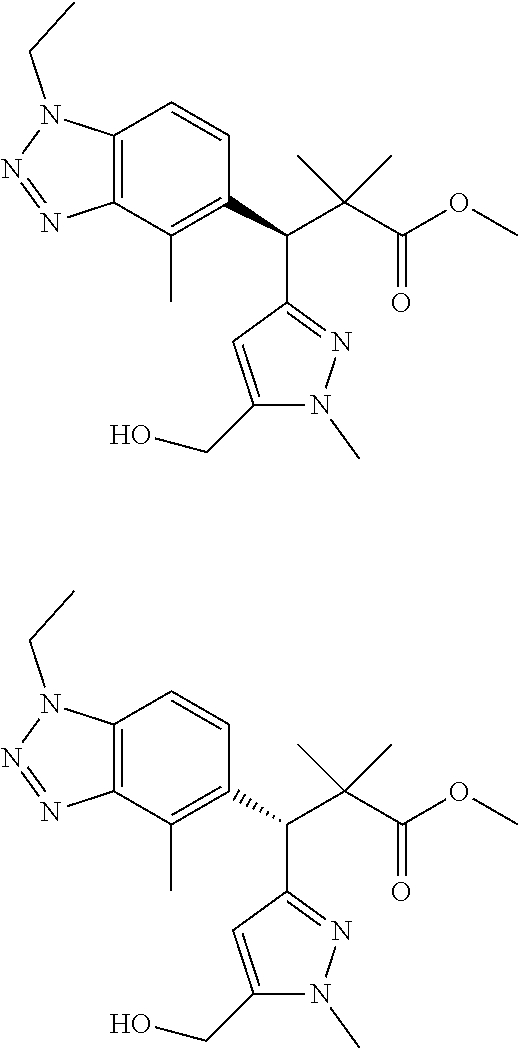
C12=C(C(C)=C(C(C(C(OC)=O)(C)C)C3=NN(C)C(CO)=C3)C=C1)N=NN2CC.C12=C(C(C)=C(C(C(C(OC)=O)(C)C)C3=NN(C)C(CO)=C3)C=C1)N=NN2CC
